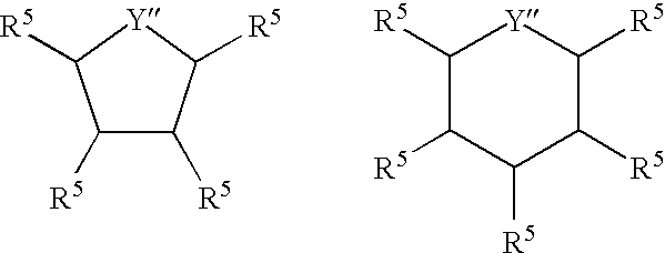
C1([R5])C([R5])C([R5])[Y]C1[R5].C1([R5])C([R5])C([R5])[Y]C([R5])C1[R5]
